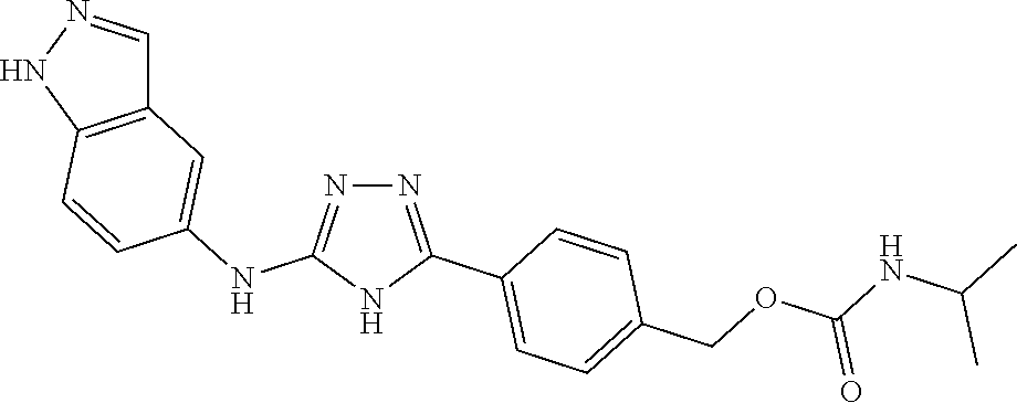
N1=C(NC2=CC3=C(C=C2)NN=C3)NC(C2=CC=C(COC(NC(C)C)=O)C=C2)=N1
